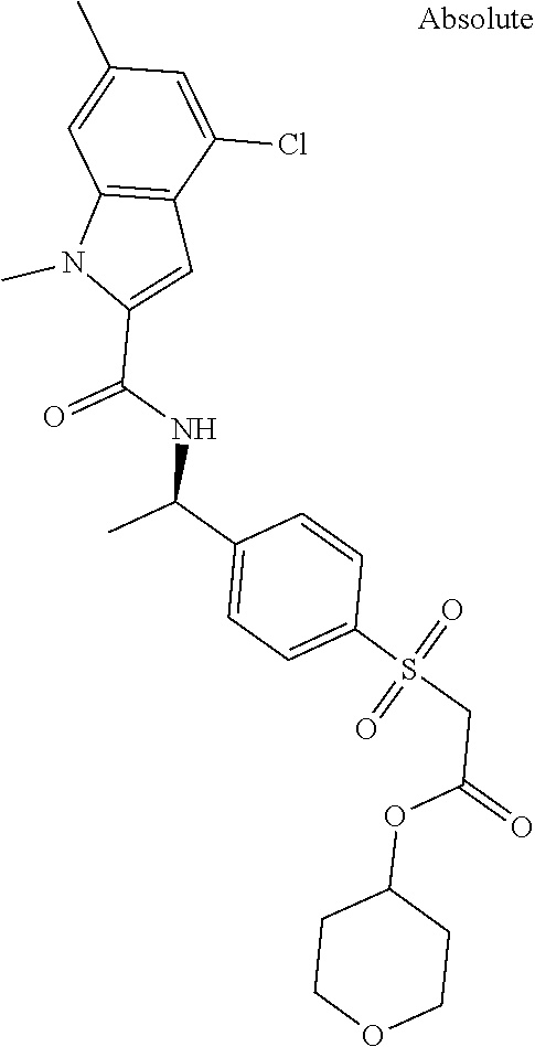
C1=C(Cl)C2=C(C=C1C)N(C)C(C(NC(C1=CC=C(S(CC(=O)OC3CCOCC3)(=O)=O)C=C1)C)=O)=C2
